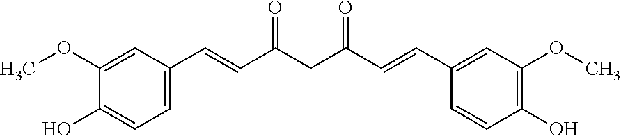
C1(OC)=CC(C=CC(CC(C=CC2=CC(OC)=C(O)C=C2)=O)=O)=CC=C1O
